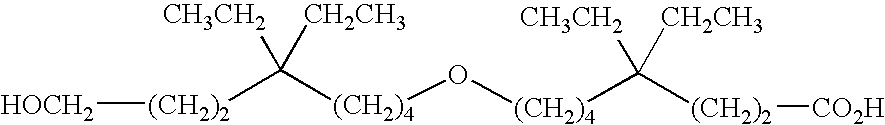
[(CH2)2](C([(CH2)4]O[(CH2)4]C([(CH2)2][CO2H])([CH3CH2])[CH2CH3])([CH3CH2])[CH2CH3])[HOCH2]
